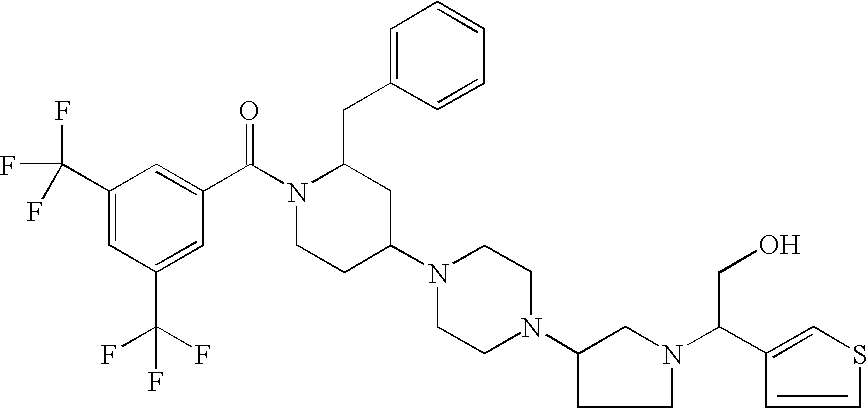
C1(C(F)(F)F)=CC(C(F)(F)F)=CC(C(N2CCC(N3CCN(C4CCN(C(C5=CSC=C5)CO)C4)CC3)CC2CC2=CC=CC=C2)=O)=C1
